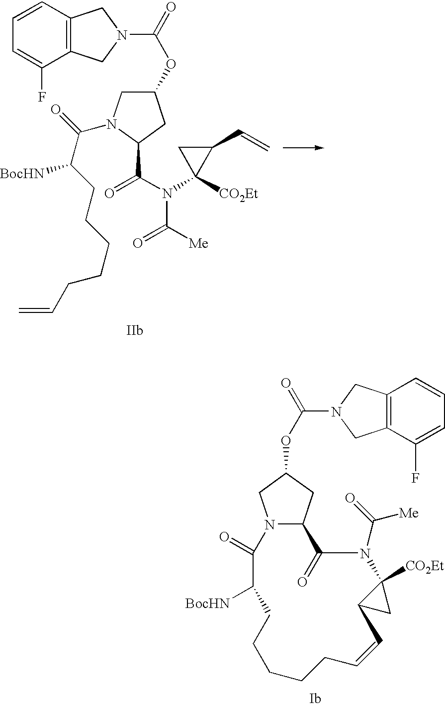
N1(C(=O)OC2CN(C(C(CCCCCC=C)[BocHN])=O)C(C(N(C3([CO2Et])CC3C=C)C([Me])=O)=O)C2)CC2=C(C1)C(F)=CC=C2.N12C(CC(OC(=O)N3CC4=C(C3)C=CC=C4F)C1)C(=O)N(C(=O)[Me])C1([CO2Et])C(C1)C=CCCCCCC([BocHN])C2=O
